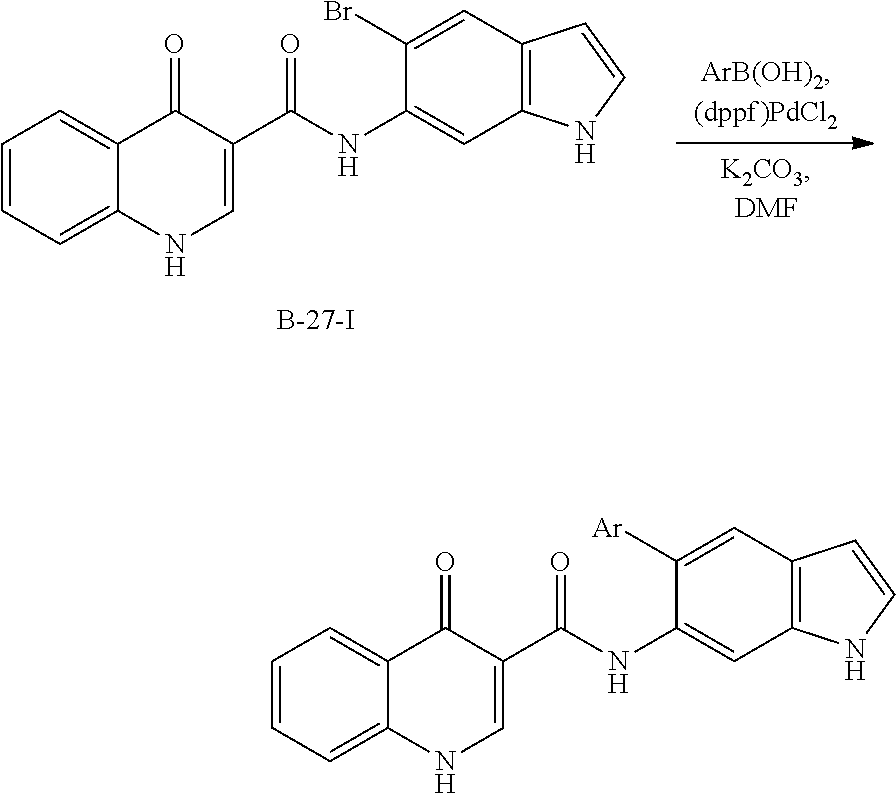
C1=CC=C2C(=C1)C(=O)C(C(NC1=CC3=C(C=C1Br)C=CN3)=O)=CN2.C1=CC=C2C(=C1)C(=O)C(C(NC1=CC3=C(C=C1[Ar])C=CN3)=O)=CN2
